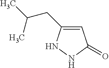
C1(CC(C)C)=CC(=O)NN1
